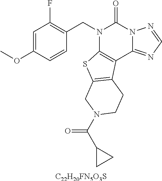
[C22H20FN5O3S].C1=C(OC)C=CC(CN2C3=C(C4=NC=NN4C2=O)C2=C(S3)CN(C(C3CC3)=O)CC2)=C1F
